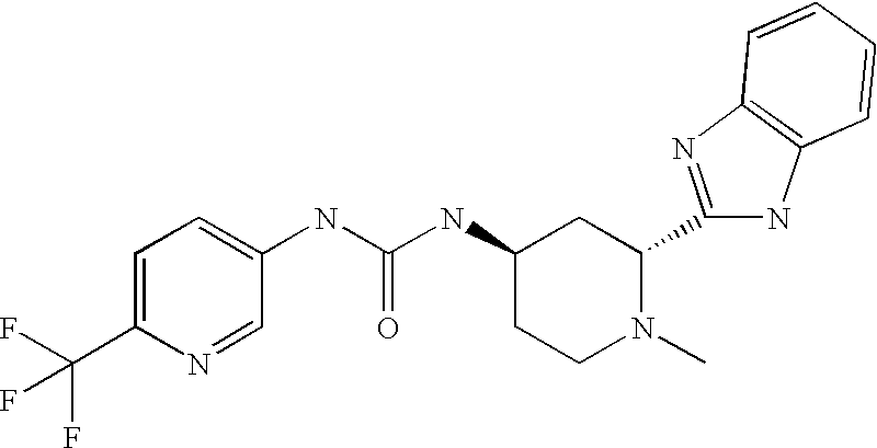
C1=C(C(F)(F)F)N=CC(NC(NC2CCN(C)C(C3=NC4=C(N3)C=CC=C4)C2)=O)=C1
